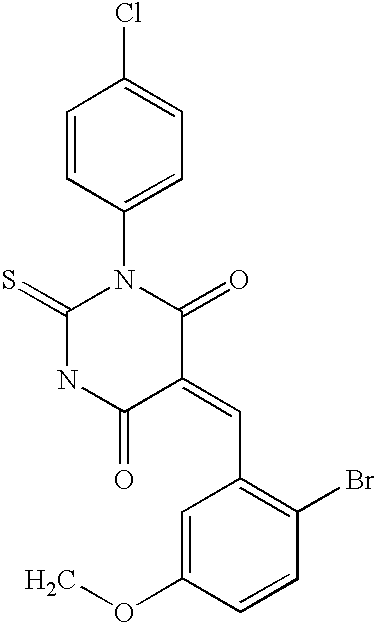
ClC1=CC=C(N2C(=S)NC(=O)C(=CC3=C(Br)C=CC(OC)=C3)C2=O)C=C1
